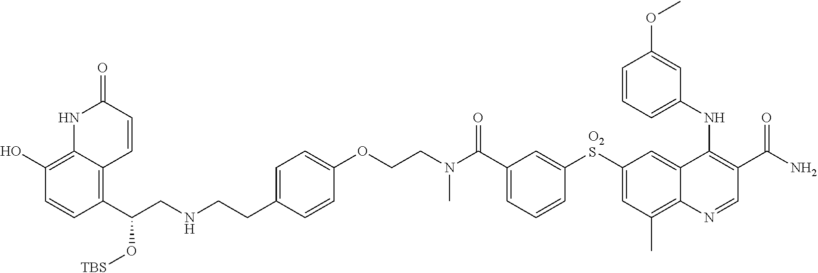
N(C(C1=CC=CC([O2S]C2=CC(C)=C3C(=C2)C(NC2=CC=CC(OC)=C2)=C(C(N)=O)C=N3)=C1)=O)(C)CCOC1=CC=C(CCNCC(C2=C3C(=C(O)C=C2)NC(=O)C=C3)O[TBS])C=C1
